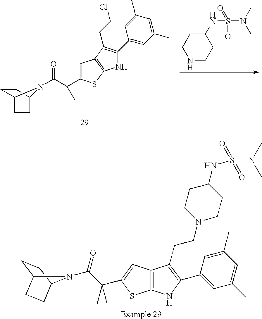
C1=C(C(C)(C(=O)N2C3CCC2CC3)C)SC2=C1C(CCCl)=C(C1=CC(C)=CC(C)=C1)N2.N1CCC(NS(N(C)C)(=O)=O)CC1.C12=C(C=C(C(C)(C(=O)N3C4CCC3CC4)C)S1)C(CCN1CCC(NS(N(C)C)(=O)=O)CC1)=C(C1=CC(C)=CC(C)=C1)N2
